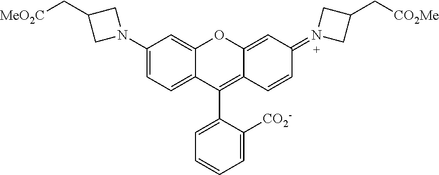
C1(N2CC(C[MeO2C])C2)=CC=C2C(=C1)OC1=CC(=N3CC(C[CO2Me])C3)C=CC1=C2C1=CC=CC=C1[CO2-]
